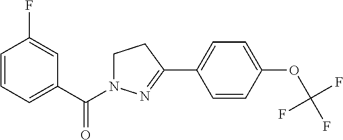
C1=CC=C(C(=O)N2CCC(C3=CC=C(OC(F)(F)F)C=C3)=N2)C=C1F
